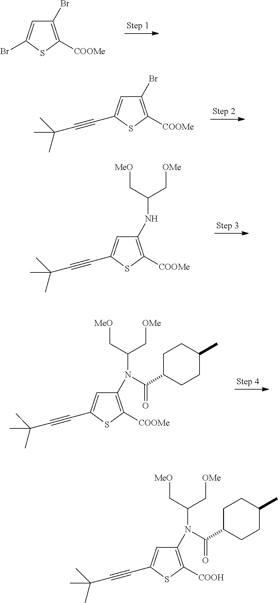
C1(Br)=C([COOMe])SC(Br)=C1.C1(Br)=C([COOMe])SC(C#CC(C)(C)C)=C1.C1(NC(C[MeO])C[OMe])=C([COOMe])SC(C#CC(C)(C)C)=C1.C1(N(C(C[MeO])C[OMe])C(=O)C2CCC(C)CC2)=C([COOMe])SC(C#CC(C)(C)C)=C1.C1(N(C(C[MeO])C[OMe])C(=O)C2CCC(C)CC2)=C([COOH])SC(C#CC(C)(C)C)=C1
